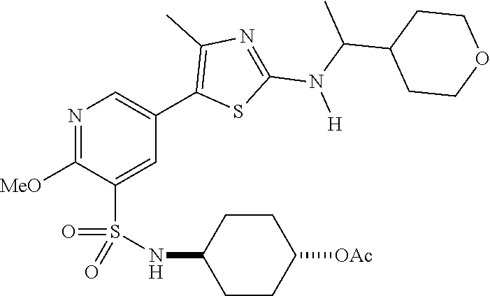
N1=C([MeO])C(S(NC2CCC([OAc])CC2)(=O)=O)=CC(C2=C(C)N=C(N(C(C)C3CCOCC3)[H])S2)=C1
